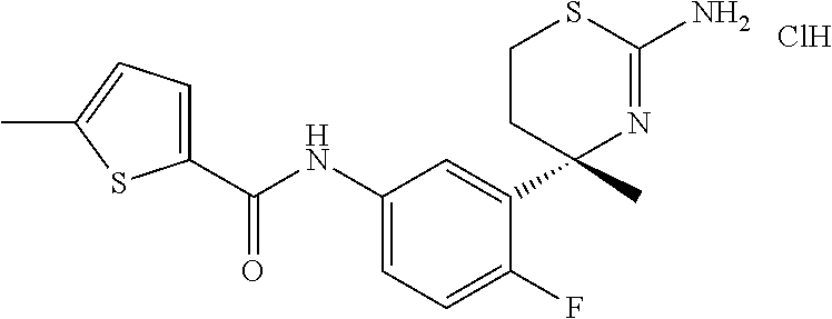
Cl.C1(C(NC2=CC=C(F)C(C3(C)N=C(N)SCC3)=C2)=O)=CC=C(C)S1
